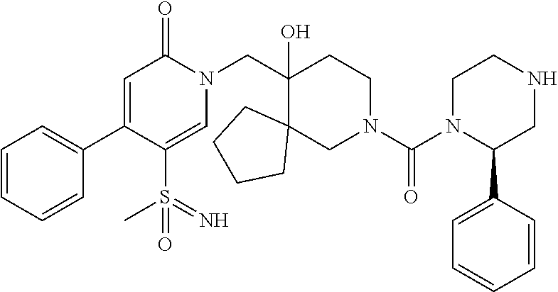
C1=CC=CC(C2=CC(=O)N(CC3(O)C4(CN(C(N5C(C6=CC=CC=C6)CNCC5)=O)CC3)CCCC4)C=C2S(=N)(C)=O)=C1
